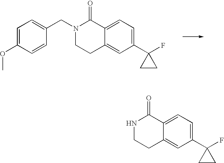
C1=C(OC)C=CC(CN2CCC3=CC(C4(F)CC4)=CC=C3C2=O)=C1.N1CCC2=CC(C3(F)CC3)=CC=C2C1=O
